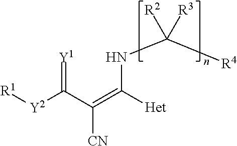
[R1][Y2]C(C(=C([Het])NC([R4])([R2])[R3])[CN])=[Y1]
